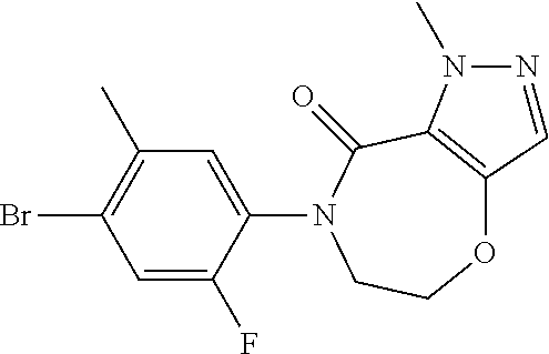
O1C2=C(C(=O)N(C3=CC(C)=C(Br)C=C3F)CC1)N(C)N=C2
